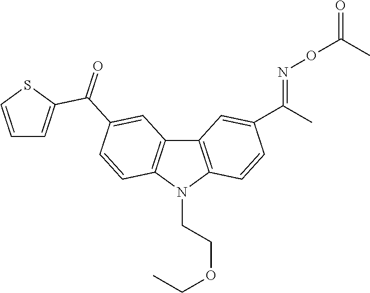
C12=C(N(CCOCC)C3=C1C=C(C(=O)C1=CC=CS1)C=C3)C=CC(C(C)=NOC(C)=O)=C2
